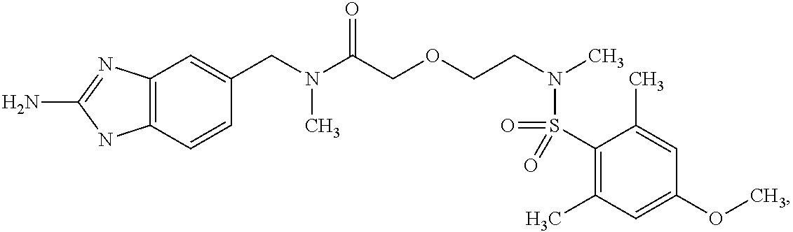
C1(CN(C(COCCN(C)S(=O)(C2=C(C)C=C(OC)C=C2C)=O)=O)C)=CC2=C(C=C1)NC(N)=N2
